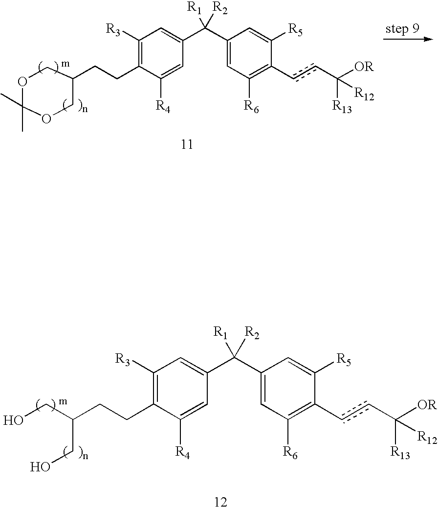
C1([R3])=C(CCC2COC(C)(C)OC2)C([R4])=CC(C(C2=CC([R6])=C(ccC([R13])([OR])[R12])C([R5])=C2)([R2])[R1])=C1.C1([R3])=C(CCC(CO)CO)C([R4])=CC(C(C2=CC([R6])=C(ccC([R13])([OR])[R12])C([R5])=C2)([R2])[R1])=C1
